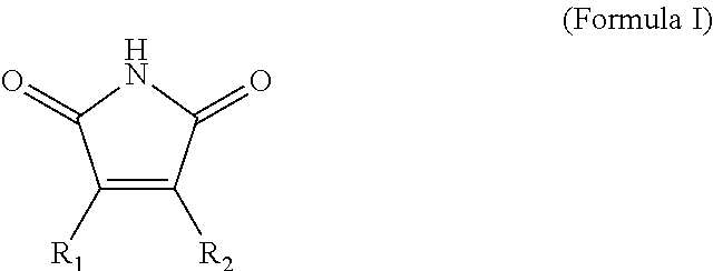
C1([R1])=C([R2])C(=O)NC1=O
